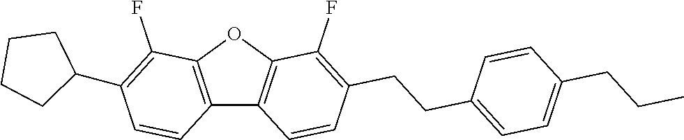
C12=C(OC3=C1C=CC(CCC1=CC=C(CCC)C=C1)=C3F)C(F)=C(C1CCCC1)C=C2
